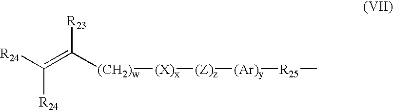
[R24]C(=C([(CH2)w][(X)x][(Z)z][(Ar)y][R25]C)[R23])[R24]
